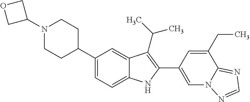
C1(N2CCC(C3=CC=C4C(=C3)C(C(C)C)=C(C3=CN5C(=NC=N5)C(CC)=C3)N4)CC2)COC1
